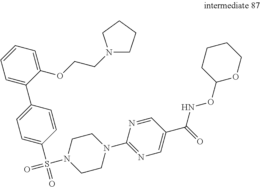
N1(CCOC2=CC=CC=C2C2=CC=C(S(=O)(=O)N3CCN(C4=NC=C(C(=O)NOC5OCCCC5)C=N4)CC3)C=C2)CCCC1
